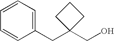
C1(CC2(CO)CCC2)=CC=CC=C1
